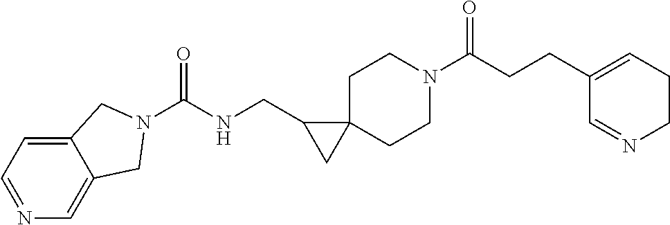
C1=NC=C2C(=C1)CN(C(NCC1CC13CCN(C(CCC1=CCCN=C1)=O)CC3)=O)C2
